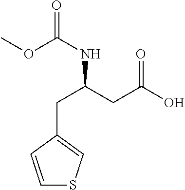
C1(CC(NC(=O)OC)CC(=O)O)=CSC=C1
